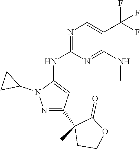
N1=C(NC2=CC(C3(C)CCOC3=O)=NN2C2CC2)N=C(NC)C(C(F)(F)F)=C1
